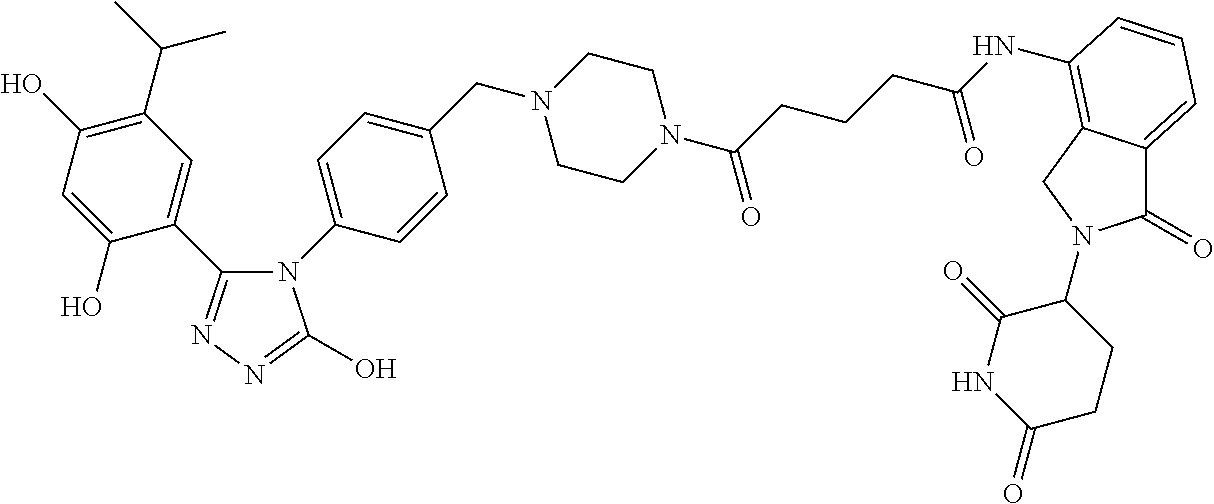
C1(C(C)C)=C(O)C=C(O)C(C2=NN=C(O)N2C2=CC=C(CN3CCN(C(CCCC(NC4=C5C(=CC=C4)C(=O)N(C4C(=O)NC(=O)CC4)C5)=O)=O)CC3)C=C2)=C1
